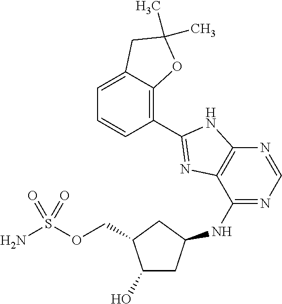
C(OS(N)(=O)=O)C1C(O)CC(NC2=NC=NC3=C2N=C(C2=C4C(=CC=C2)CC(C)(C)O4)N3)C1
